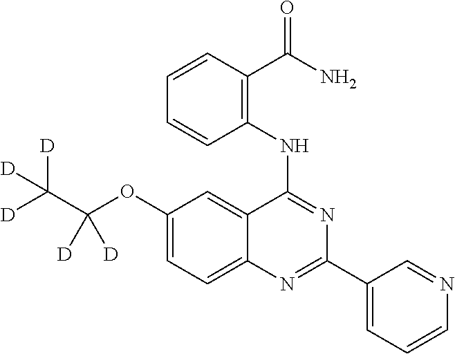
C1(OC([D])(C([D])([D])[D])[D])=CC=C2C(=C1)C(NC1=C(C(=O)N)C=CC=C1)=NC(C1=CC=CN=C1)=N2
